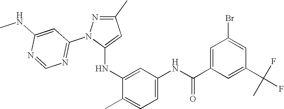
C1(C)=NN(C2=NC=NC(NC)=C2)C(NC2=CC(NC(=O)C3=CC(Br)=CC(C(F)(C)F)=C3)=CC=C2C)=C1
